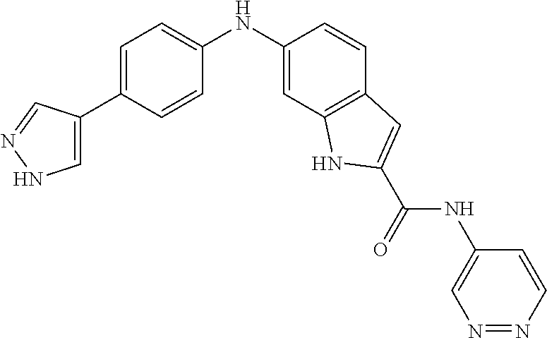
C1=C(C2=CNN=C2)C=CC(NC2=CC3=C(C=C2)C=C(C(=O)NC2=CN=NC=C2)N3)=C1
